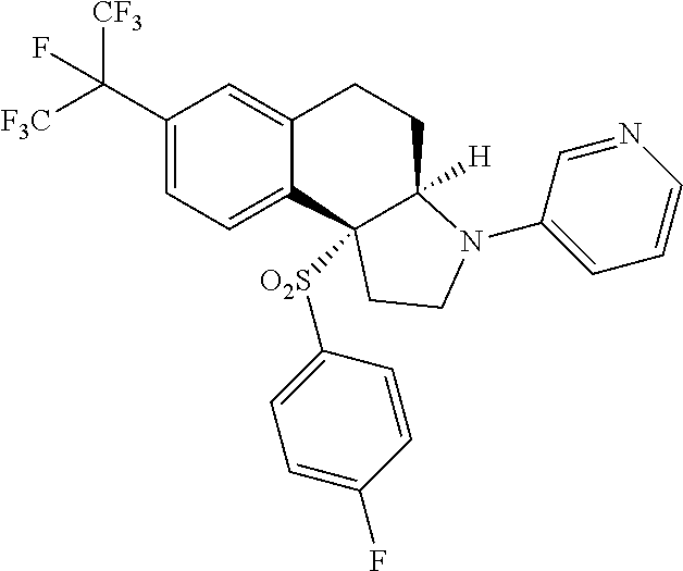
C1(C([F3C])([CF3])F)=CC=C2C(=C1)CCC1([H])N(C3=CC=CN=C3)CCC21[O2S]C1=CC=C(F)C=C1
